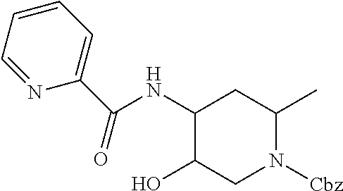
C1(NC(C2=CC=CC=N2)=O)C(O)CN([Cbz])C(C)C1
